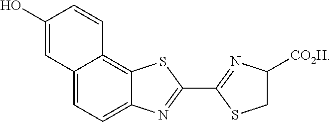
C12=CC=C3C(=C1C=CC(O)=C2)SC(C1=NC([CO2H])CS1)=N3
